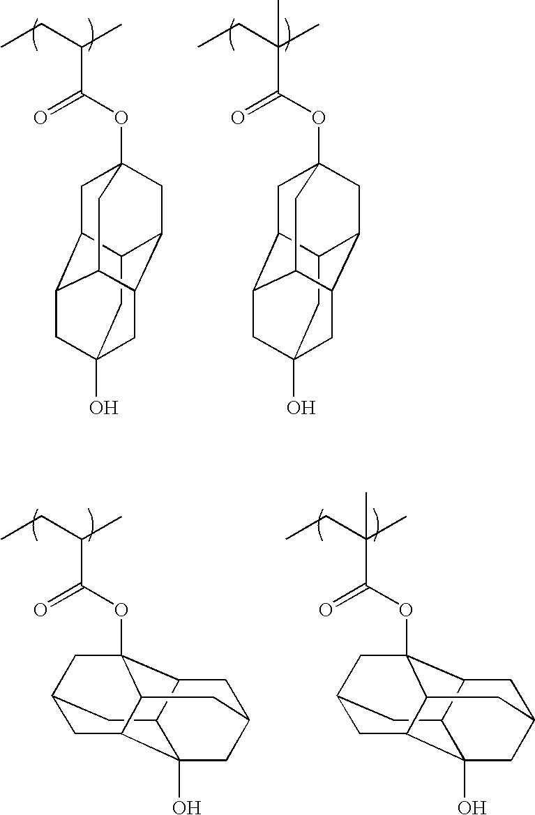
C12CC3(O)CC4C1CC1(OC(C(CC)C)=O)CC2C(C4C1)C3.C12CC3(O)CC4C1CC1(OC(C(CC)(C)C)=O)CC2C(C4C1)C3.C12CC3CC4(OC(C(CC)C)=O)C1CC1CC2(O)C(C4C1)C3.C12CC3CC4(OC(C(CC)(C)C)=O)C1CC1CC2(O)C(C4C1)C3
